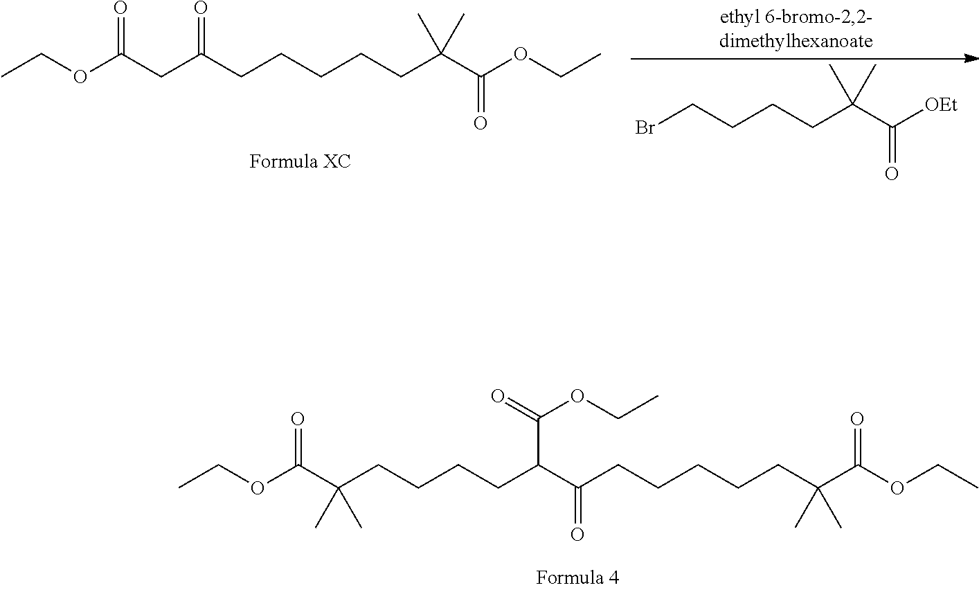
C(CCCCCC(C(OCC)=O)(C)C)(=O)CC(OCC)=O.BrCCCCC(C([OEt])=O)(C)C.C(CCCCCC(C(OCC)=O)(C)C)(=O)C(CCCCC(C(OCC)=O)(C)C)C(OCC)=O
